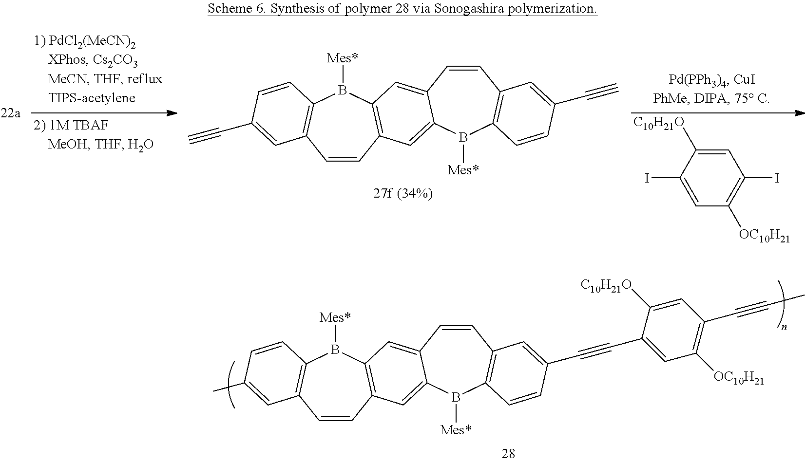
C1=CC2=C(B([Mes*])C3=C1C=C(C#C)C=C3)C=C1C(=C2)B([Mes*])C2=C(C=C1)C=C(C#C)C=C2.C1=C([C10H21O])C(I)=CC([OC10H21])=C1I.C1=CC2=C(B([Mes*])C3=C1C=C(C)C=C3)C=C1C(=C2)B([Mes*])C2=C(C=C1)C=C(C#CC1=CC([OC10H21])=C(C#CC)C=C1[C10H21O])C=C2
